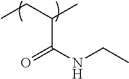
CCC(C)C(NCC)=O
